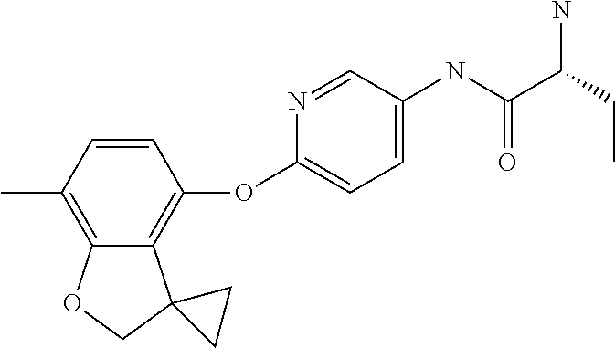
C1=CC(C)=C2C(=C1OC1=CC=C(NC(C(CC)N)=O)C=N1)C1(CO2)CC1
